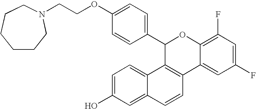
C1(C2=CC=C(OCCN3CCCCCC3)C=C2)C2=C(C3=CC(F)=CC(F)=C3O1)C=CC1=CC(O)=CC=C21
